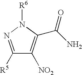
C1([R5])=NN([R6])C(C(N)=O)=C1[NO2]
